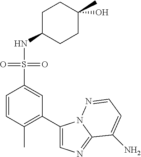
C1=CC(C)=C(C2=CN=C3N2N=CC=C3N)C=C1S(NC1CCC(C)(O)CC1)(=O)=O
